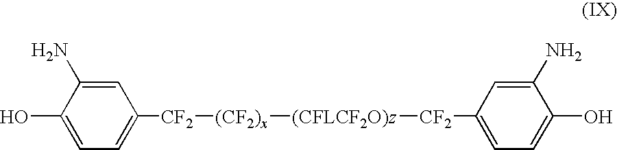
C1=C(N)C(O)=CC=C1[CF2][(CF2)x][(CFLCF2O)z][CF2]C1=CC=C(O)C(N)=C1
